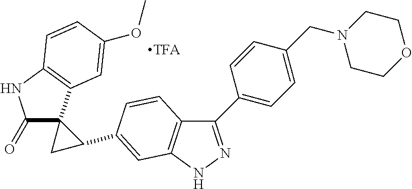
C1(C2=CC=C(CN3CCOCC3)C=C2)=NNC2=C1C=CC(C1C3(C(=O)NC4=C3C=C(OC)C=C4)C1)=C2
